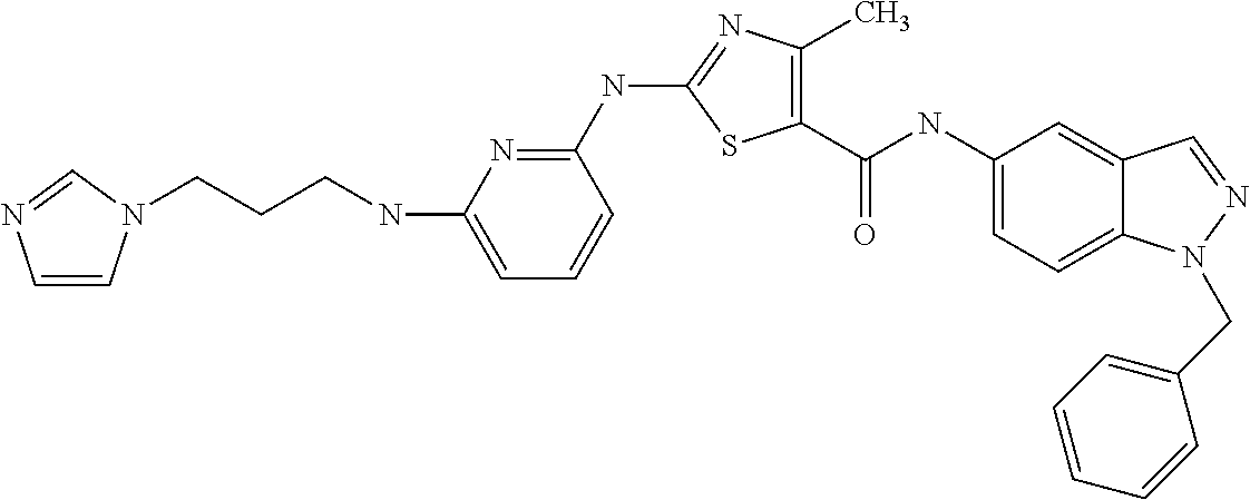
N(CCCN1C=CN=C1)C1=CC=CC(NC2=NC(C)=C(C(NC3=CC=C4C(=C3)C=NN4CC3=CC=CC=C3)=O)S2)=N1
